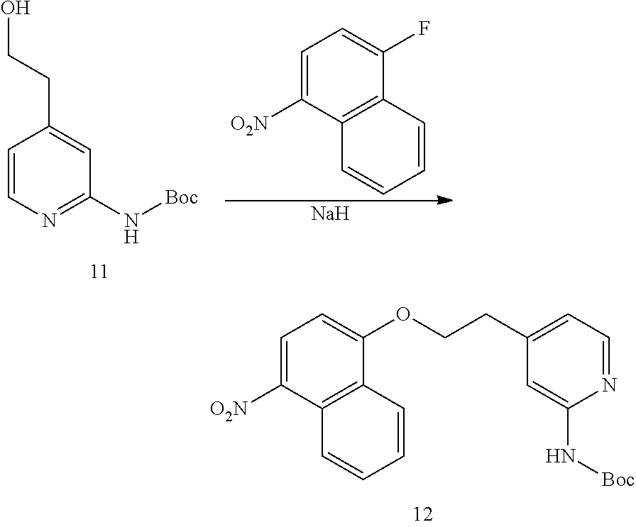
C1=C([O2N])C2=C(C(OCCC3=CC=NC(N[Boc])=C3)=C1)C=CC=C2.C1=CN=C(N[Boc])C=C1CCO.C1=C([O2N])C2=C(C(F)=C1)C=CC=C2.[Na]
